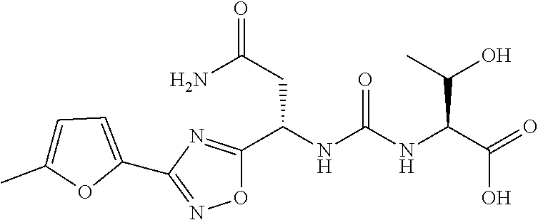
O1C(C(NC(NC(C(=O)O)C(C)O)=O)CC(=O)N)=NC(C2=CC=C(C)O2)=N1
